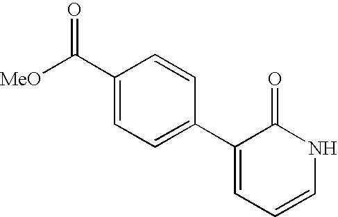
C1(C2=CC=C(C([MeO])=O)C=C2)=CC=CNC1=O
